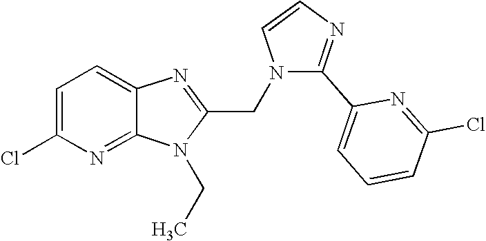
C1=C(Cl)N=C2C(=C1)N=C(CN1C(C3=CC=CC(Cl)=N3)=NC=C1)N2CC
